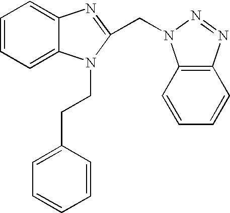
C1=CC=C2C(=C1)N=C(CN1C3=C(C=CC=C3)N=N1)N2CCC1=CC=CC=C1
